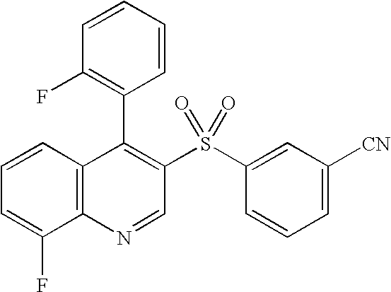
C12=C(C=CC=C1F)C(C1=C(F)C=CC=C1)=C(S(C1=CC([CN])=CC=C1)(=O)=O)C=N2
